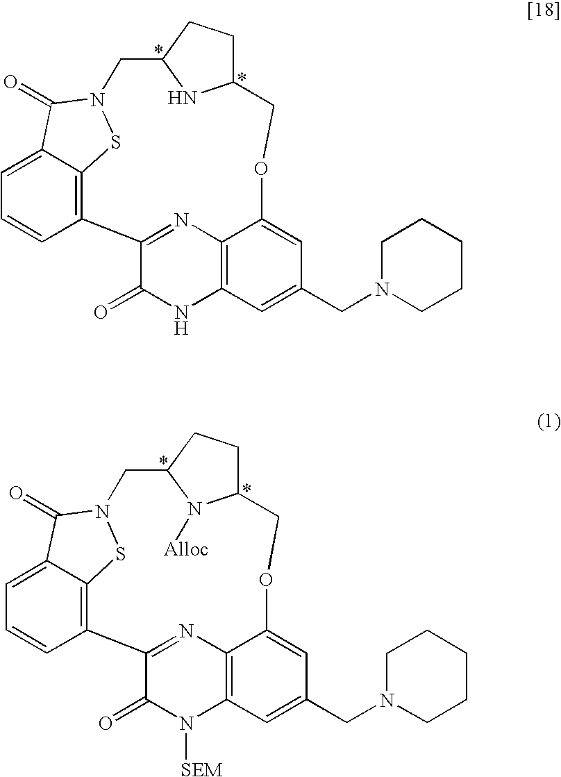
C1=C2C3=C(C=C1)C1=NC4=C(NC1=O)C=C(CN1CCCCC1)C=C4OCC1CCC(CN(S3)C2=O)N1.C1=C2C3=C(C=C1)C1=NC4=C(N([SEM])C1=O)C=C(CN1CCCCC1)C=C4OCC1CCC(CN(S3)C2=O)N1[Alloc]
